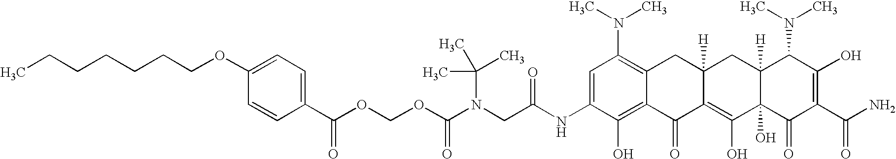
N(CC(NC1=CC(N(C)C)=C2C(=C1O)C(=O)C1=C(O)C3(O)C([H])(CC1([H])C2)C(N(C)C)C(O)=C(C(N)=O)C3=O)=O)(C(OCOC(=O)C1=CC=C(OCCCCCCC)C=C1)=O)C(C)(C)C
